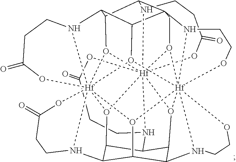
C1(=O)O[Hf]234567O8C9C(C%10%11C%12C9N9CCC(=O)O[Hf]98%13%14%15%16O%12[Hf]89%12%17(N%10CCO8)(O2C%11)O%13C2C(N%14CCC(=O)O%15)C(C(C(O39)C2N%12CCO%17)N4CC1)O%165)N6CCC(=O)O7
